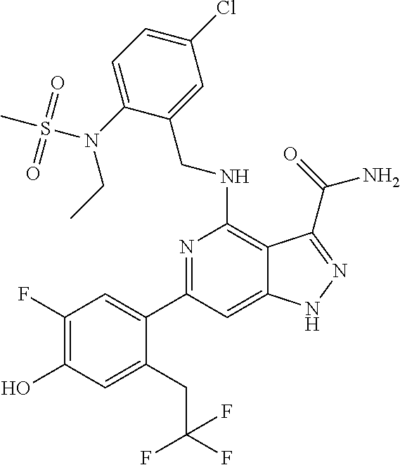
C1(C2=CC(F)=C(O)C=C2CC(F)(F)F)=NC(NCC2=CC(Cl)=CC=C2N(S(C)(=O)=O)CC)=C2C(=C1)NN=C2C(N)=O
